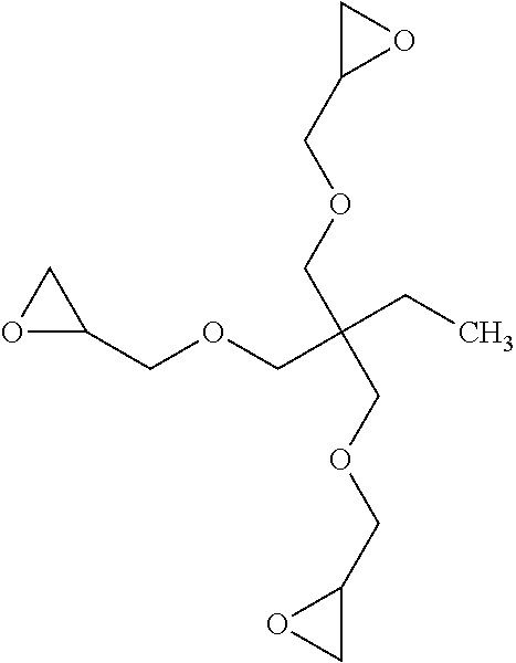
C1C(COCC(CC)(COCC2CO2)COCC2OC2)O1
